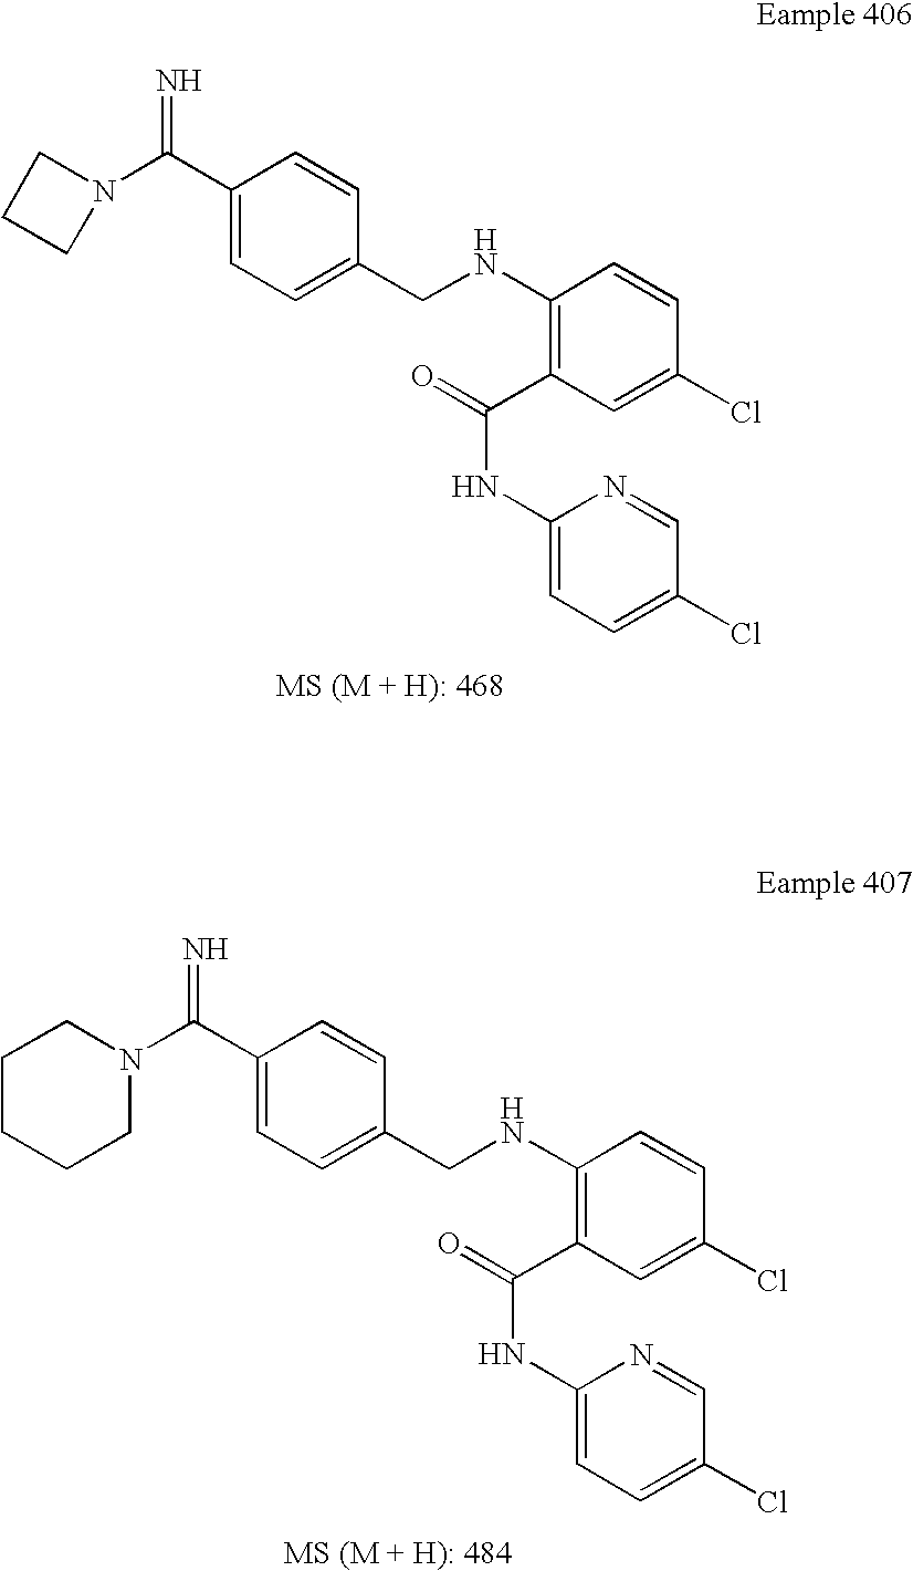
N=C(C1=CC=C(CNC2=C(C(=O)NC3=CC=C(Cl)C=N3)C=C(Cl)C=C2)C=C1)N1CCC1.C1(C(=N)N2CCCCC2)=CC=C(CNC2=C(C(=O)NC3=CC=C(Cl)C=N3)C=C(Cl)C=C2)C=C1
